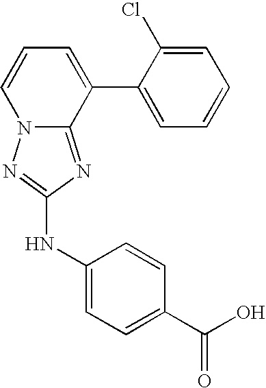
C1=CC=C(C2=CC=CC=C2Cl)C2=NC(NC3=CC=C(C(O)=O)C=C3)=NN12
